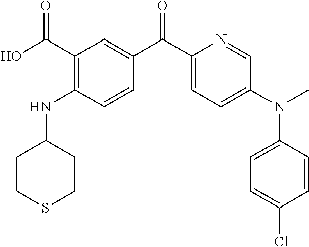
C1(C(O)=O)=C(NC2CCSCC2)C=CC(C(C2=CC=C(N(C3=CC=C(Cl)C=C3)C)C=N2)=O)=C1
